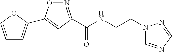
C1=COC(C2=CC(C(NCCN3C=NC=N3)=O)=NO2)=C1
